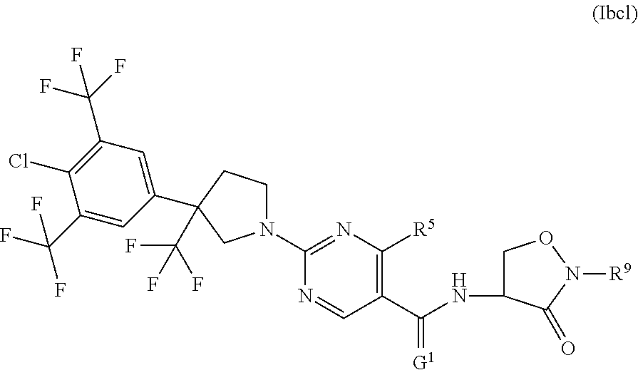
C1(C(NC2CON([R9])C2=O)=[G1])=C([R5])N=C(N2CCC(C3=CC(C(F)(F)F)=C(Cl)C(C(F)(F)F)=C3)(C(F)(F)F)C2)N=C1
